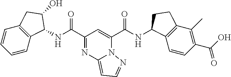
N(C(C1=NC2=CC=NN2C(C(NC2C3=C(C(C)=C(C(O)=O)C=C3)CC2)=O)=C1)=O)C1C2=C(C=CC=C2)CC1O
